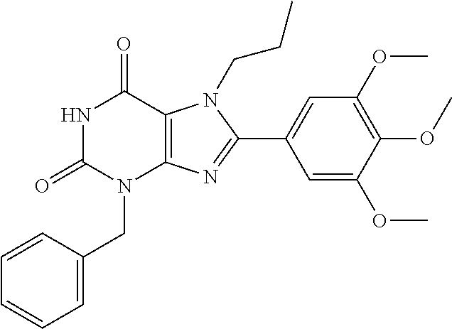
N1C(=O)N(CC2=CC=CC=C2)C2=C(C1=O)N(CCC)C(C1=CC(OC)=C(OC)C(OC)=C1)=N2
